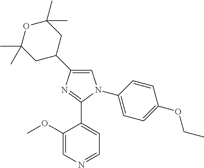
C1=C(C2CC(C)(C)OC(C)(C)C2)N=C(C2=CC=NC=C2OC)N1C1=CC=C(OCC)C=C1
